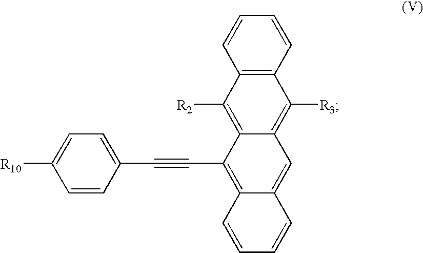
C12=C(C=CC=C1)C([R3])=C1C(=C2[R2])C(C#CC2=CC=C([R10])C=C2)=C2C(=C1)C=CC=C2
